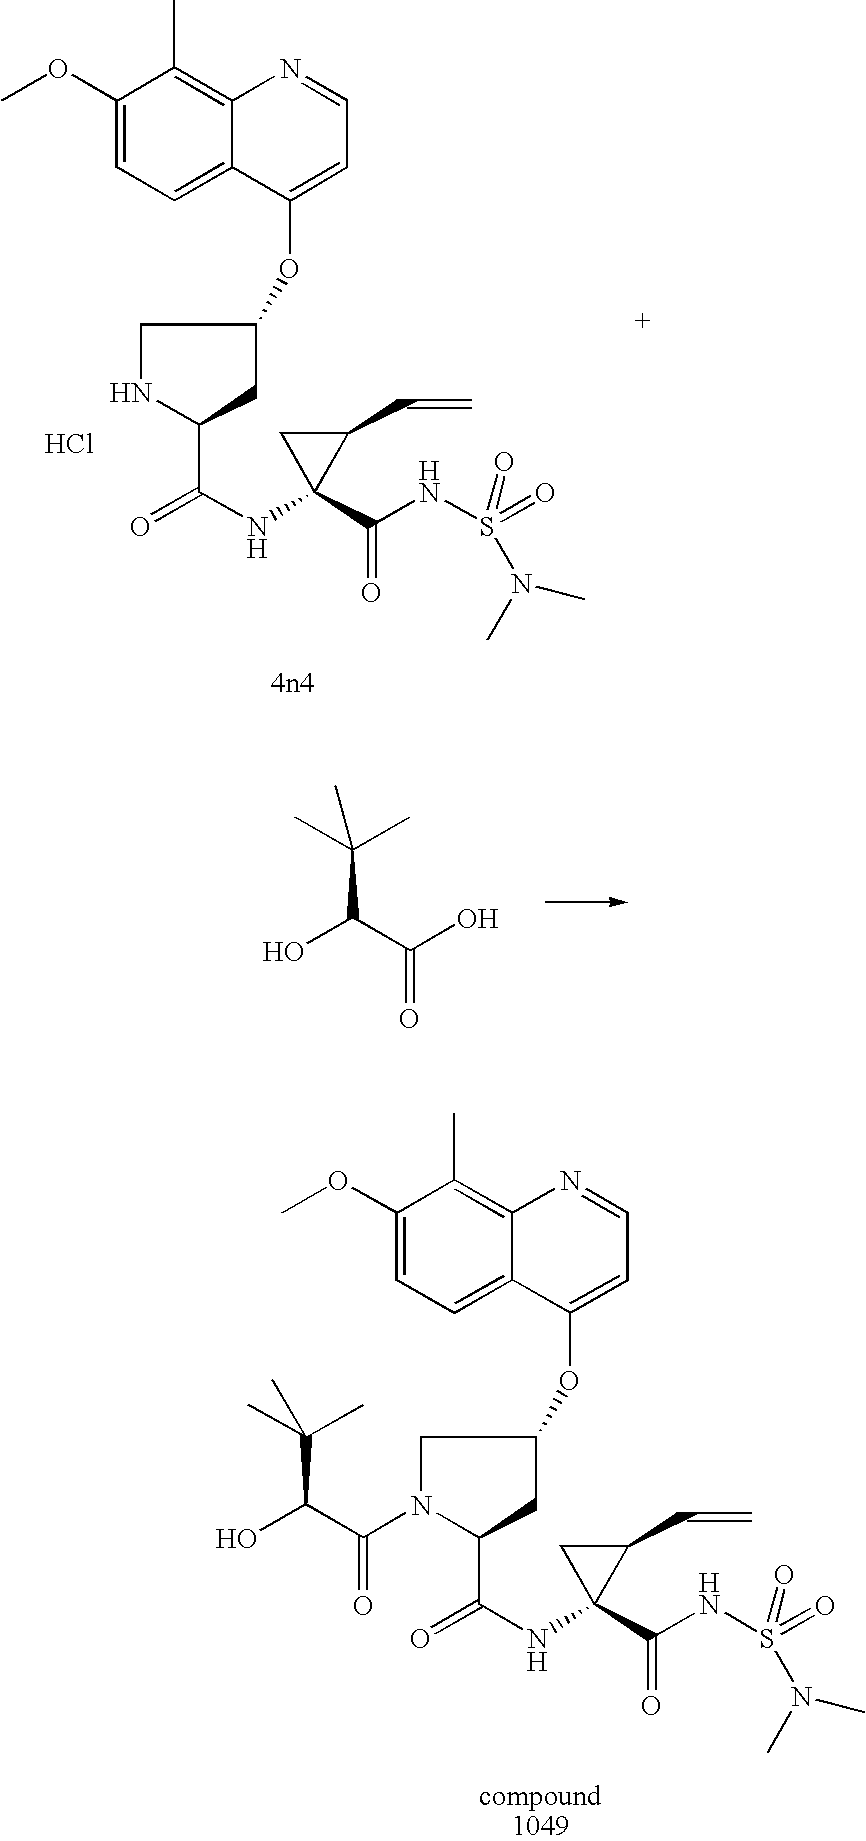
C1(OC)=CC=C2C(=C1C)N=CC=C2OC1CN(C(C(O)C(C)(C)C)=O)C(C(NC2(C(NS(=O)(N(C)C)=O)=O)C(C=C)C2)=O)C1.C1(OC)=CC=C2C(=C1C)N=CC=C2OC1CNC(C(NC2(C(NS(=O)(N(C)C)=O)=O)C(C=C)C2)=O)C1.Cl.OC(C(O)=O)C(C)(C)C
